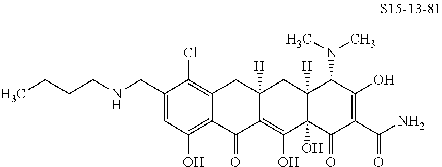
N(CC1=CC(O)=C2C(=C1Cl)CC1([H])C(=C(O)C3(O)C([H])(C1)C(N(C)C)C(O)=C(C(N)=O)C3=O)C2=O)CCCC
